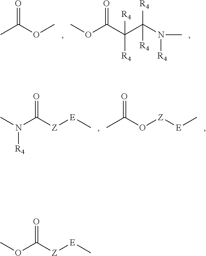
CC(OC)=O.COC(C(C(N([R4])C)([R4])[R4])([R4])[R4])=O.CN(C([Z][E]C)=O)[R4].C(O[Z][E]C)(=O)C.COC([Z][E]C)=O
